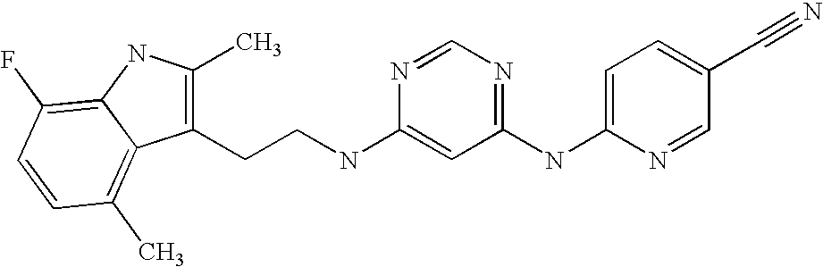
C1(NC2=NC=NC(NCCC3=C(C)NC4=C(F)C=CC(C)=C34)=C2)=CC=C(C#N)C=N1
